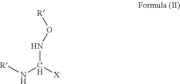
[R]NC([X])NO[R]
